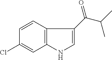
C12=C(NC=C1C(=O)C(C)C)C=C(Cl)C=C2
